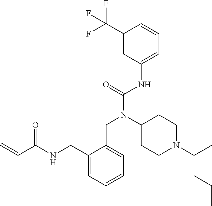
C1(C(F)(F)F)=CC(NC(N(C2CCN(C(C)CCC)CC2)CC2=CC=CC=C2CNC(C=C)=O)=O)=CC=C1
